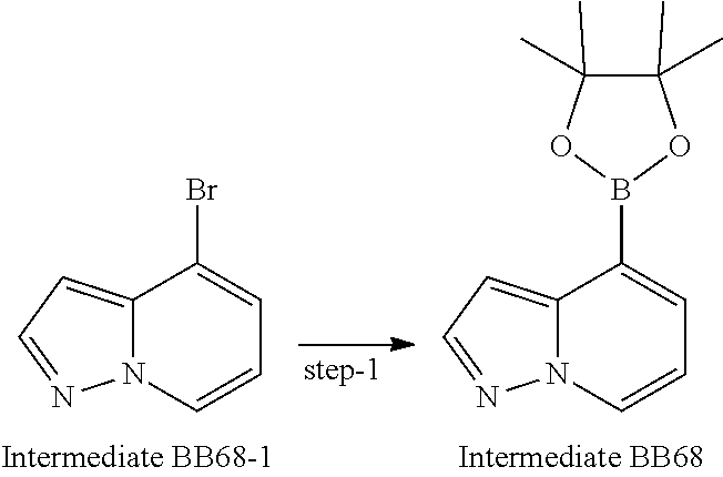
C12=CC=NN1C=CC=C2B1OC(C)(C)C(C)(C)O1.C12=CC=NN1C=CC=C2Br
